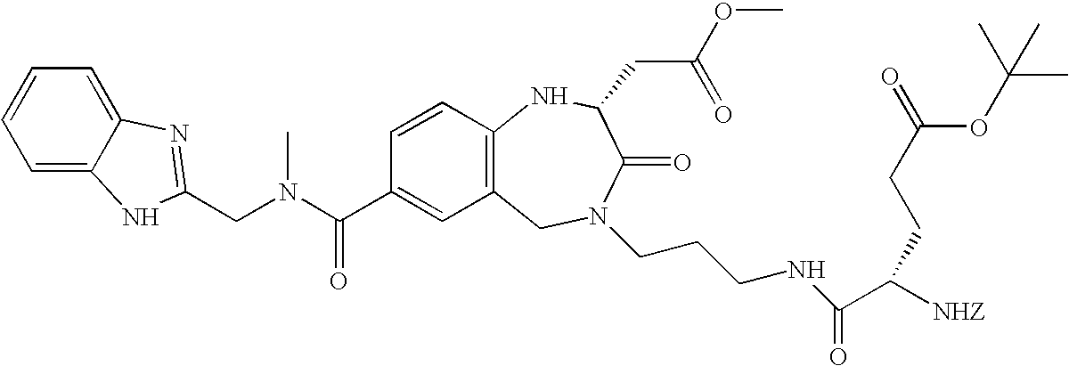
C1=CC=C2C(=C1)N=C(CN(C(C1=CC3=C(C=C1)NC(CC(OC)=O)C(=O)N(CCCNC(C([NHZ])CCC(=O)OC(C)(C)C)=O)C3)=O)C)N2
